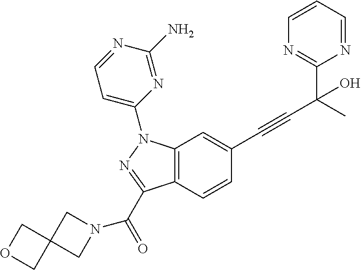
C1(C(C#CC2=CC3=C(C=C2)C(C(N2CC4(C2)COC4)=O)=NN3C2=CC=NC(N)=N2)(O)C)=NC=CC=N1
